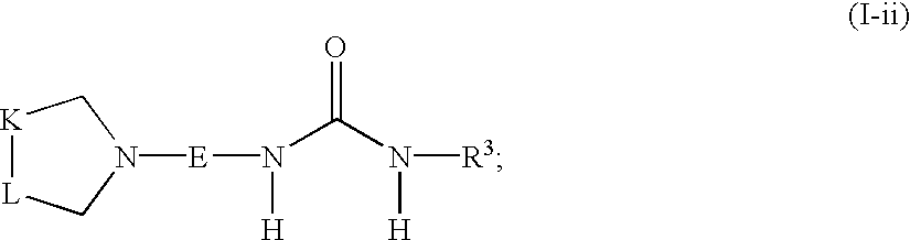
[E](N([H])C(N([H])[R3])=O)N1C[L][K]C1
